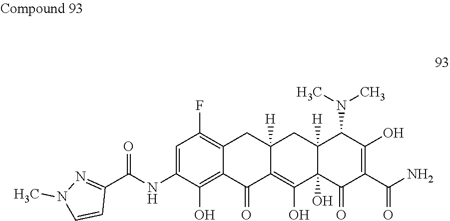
C1=C(NC(C2=NN(C)C=C2)=O)C(O)=C2C(=C1F)CC1([H])C(=C(O)C3(O)C([H])(C1)C(N(C)C)C(O)=C(C(N)=O)C3=O)C2=O
